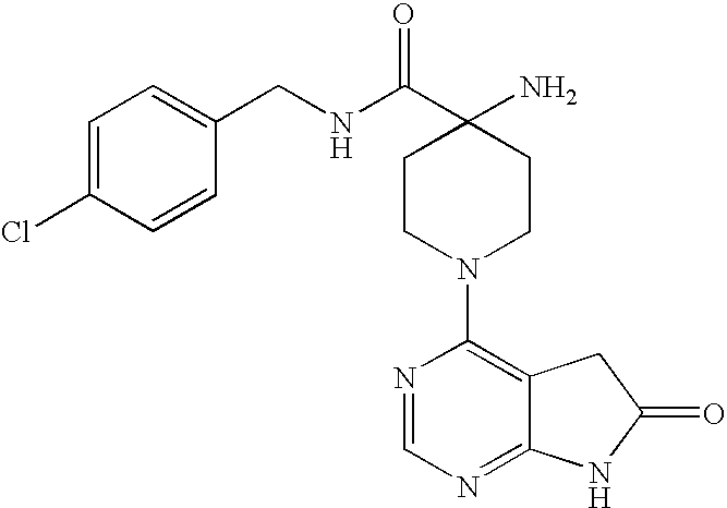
C(NC(C1(N)CCN(C2=C3C(=NC=N2)NC(=O)C3)CC1)=O)C1=CC=C(Cl)C=C1
